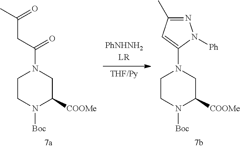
C1CN([Boc])C([COOMe])CN1C(CC(C)=O)=O.C1CN([Boc])C([COOMe])CN1C1=CC(C)=NN1[Ph]
